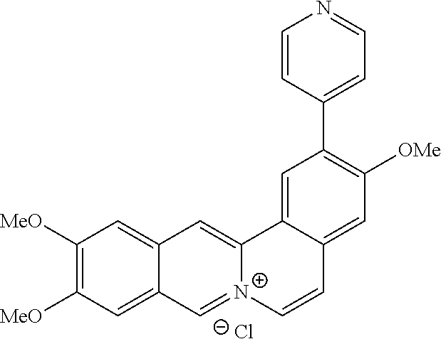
C1([MeO])=C([MeO])C=C2C(=C1)C=C1[N+](=C2)C=CC2=CC([OMe])=C(C3=CC=NC=C3)C=C12.[Cl-]
